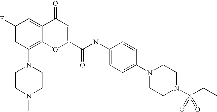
C1(F)=CC(N2CCN(C)CC2)=C2C(=C1)C(=O)C=C(C(=O)NC1=CC=C(N3CCN(S(CC)(=O)=O)CC3)C=C1)O2
